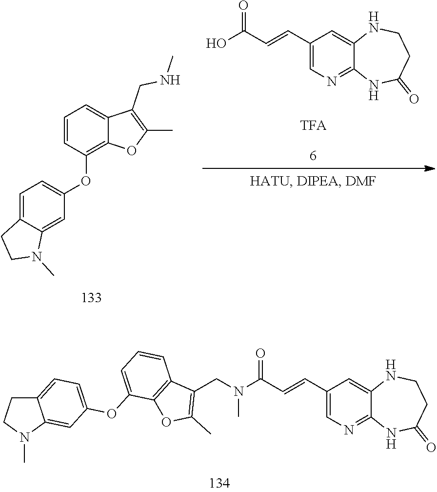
C1(C=CC(O)=O)=CN=C2C(=C1)NCCC(=O)N2.C1=CC(OC2=CC=C3C(=C2)N(C)CC3)=C2C(=C1)C(CNC)=C(C)O2.C1(C=CC(N(CC2=C(C)OC3=C2C=CC=C3OC2=CC=C3C(=C2)N(C)CC3)C)=O)=CN=C2C(=C1)NCCC(=O)N2
